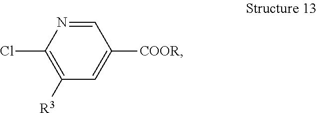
C1=NC(Cl)=C([R3])C=C1[COOR]
